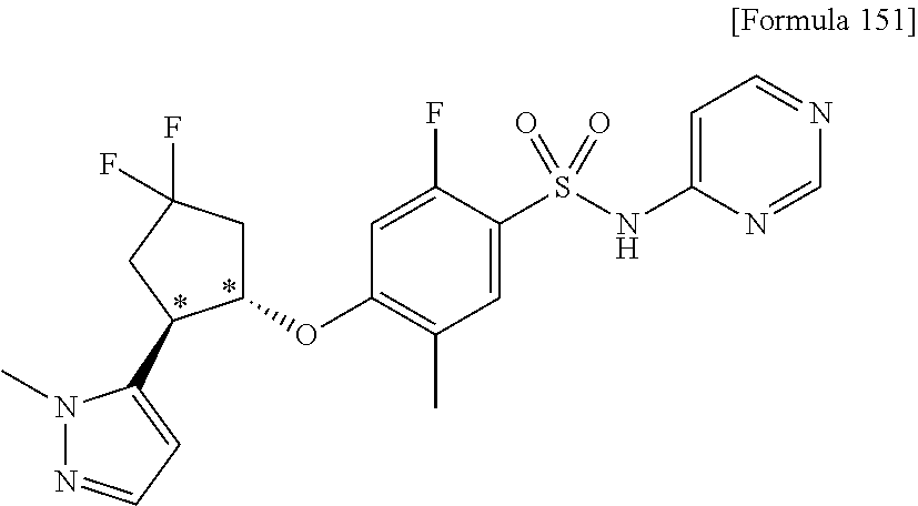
C1(OC2=C(C)C=C(S(NC3=CC=NC=N3)(=O)=O)C(F)=C2)CC(F)(F)CC1C1=CC=NN1C
